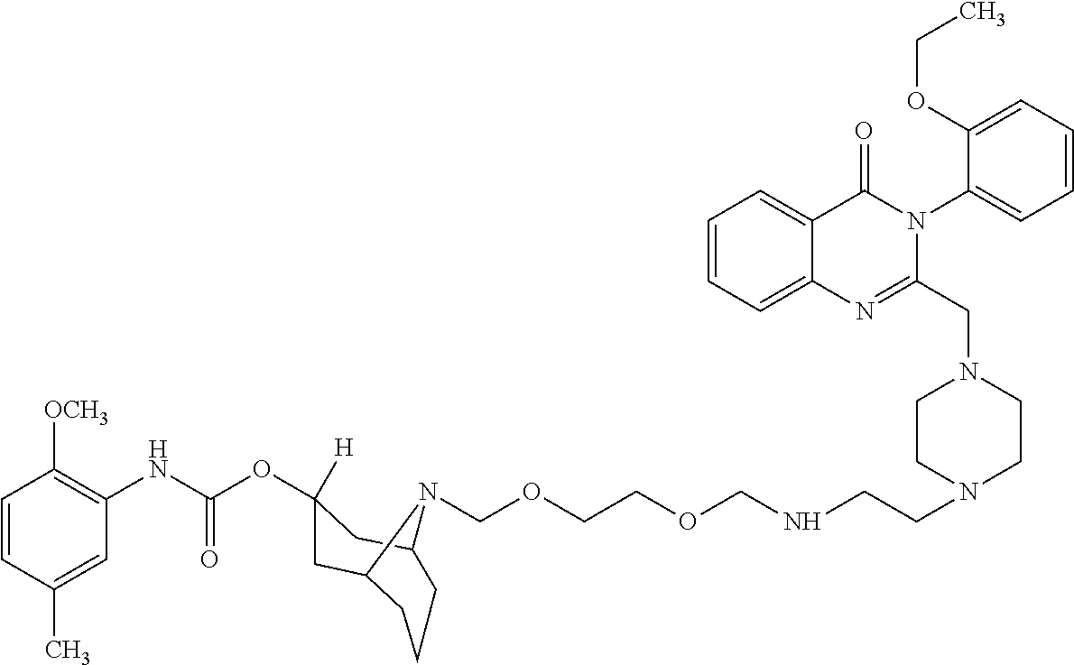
C1=CC(C)=CC(NC(OC2([H])CC3CCCC(C2)N3COCCOCNCCN2CCN(CC3=NC4=CC=CC=C4C(=O)N3C3=CC=CC=C3OCC)CC2)=O)=C1[OCH3]
